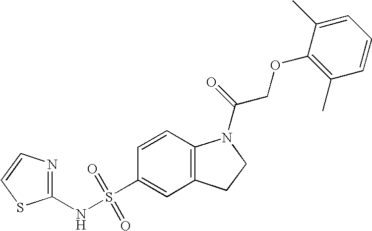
C1(NS(C2=CC3=C(C=C2)N(C(=O)COC2=C(C)C=CC=C2C)CC3)(=O)=O)=NC=CS1
